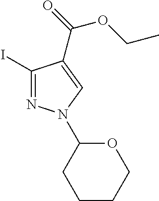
O1CCCCC1N1N=C(I)C(C(=O)OCC)=C1
